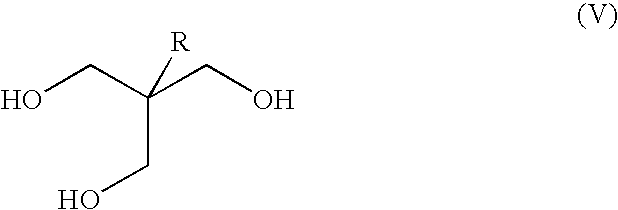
OCC(CO)([R])CO
